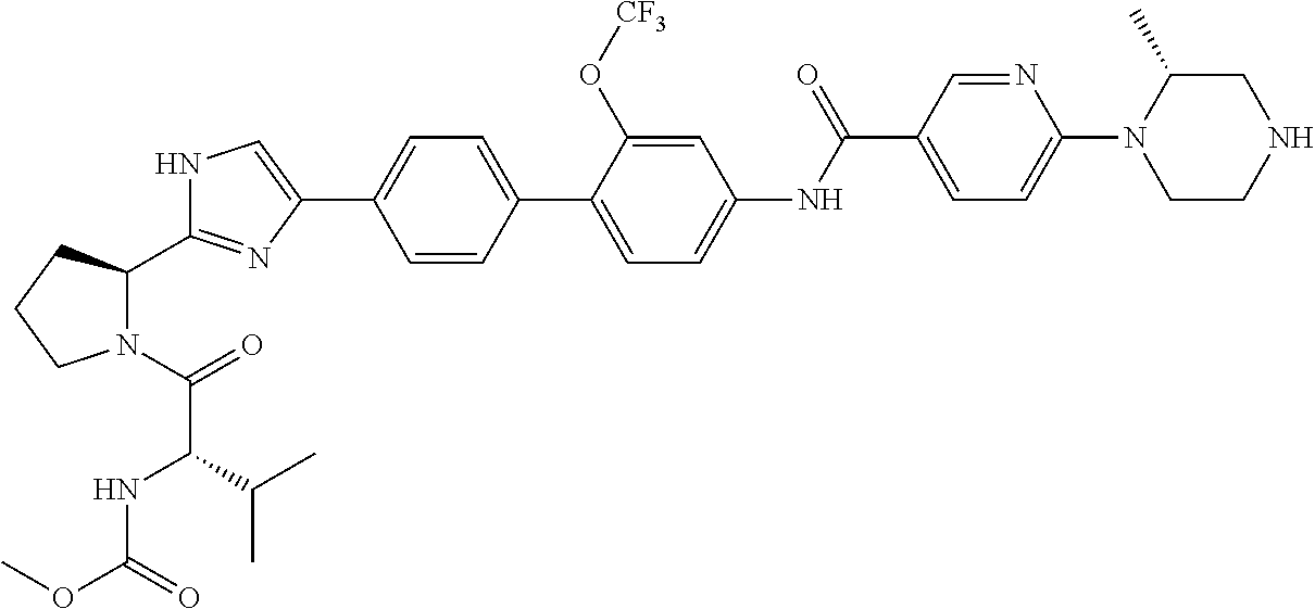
C1=CC(C2=CC=C(NC(C3=CC=C(N4CCNCC4C)N=C3)=O)C=C2O[CF3])=CC=C1C1=CNC(C2N(C(=O)C(NC(OC)=O)C(C)C)CCC2)=N1
